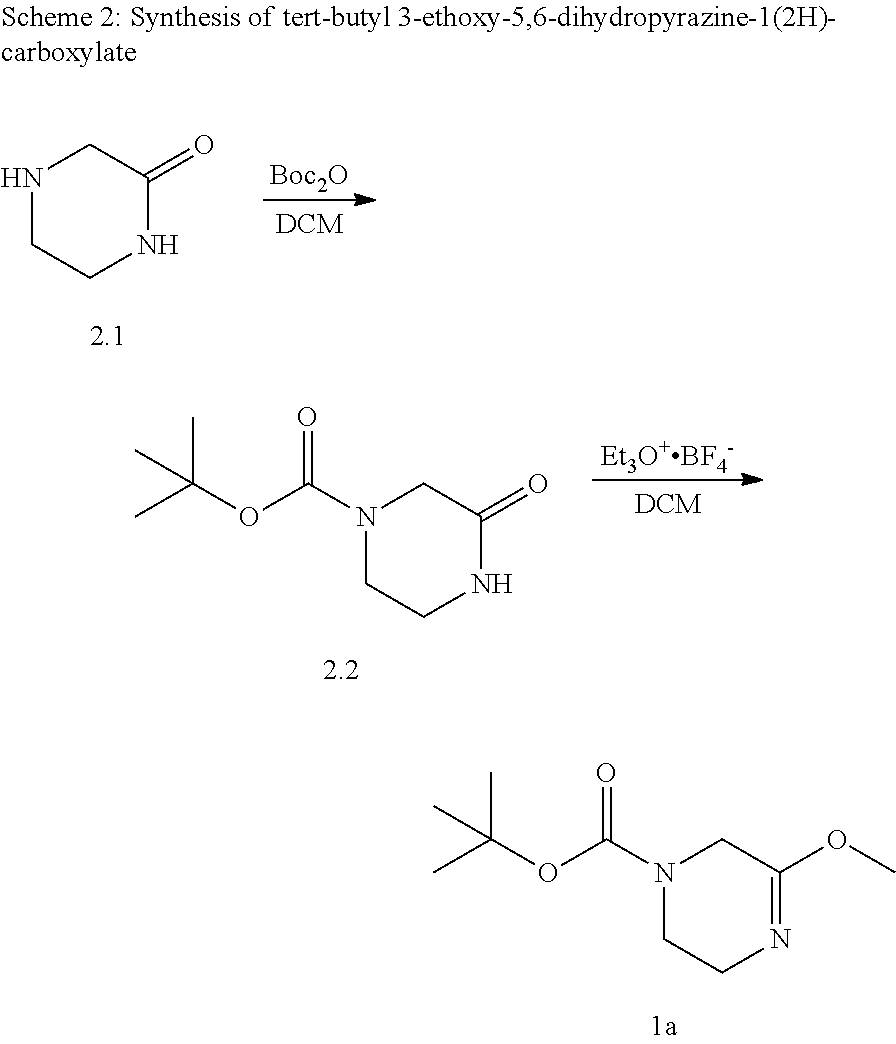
N1CCNC(=O)C1.[Boc2O].N1(C(OC(C)(C)C)=O)CCNC(=O)C1.[Et3O+BF4-].N1(C(OC(C)(C)C)=O)CCN=C(OC)C1
